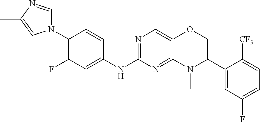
C1(N2C=NC(C)=C2)=C(F)C=C(NC2=NC=C3C(=N2)N(C)C(C2=CC(F)=CC=C2[CF3])CO3)C=C1
